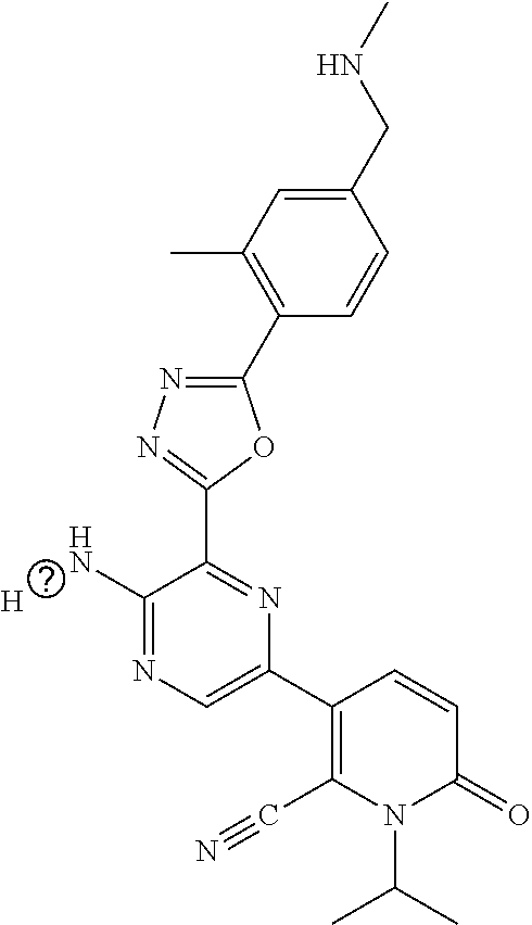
[H].C1(C2=C(C)C=C(CNC)C=C2)=NN=C(C2=NC(C3=C(C#N)N(C(C)C)C(=O)C=C3)=CN=C2N)O1
